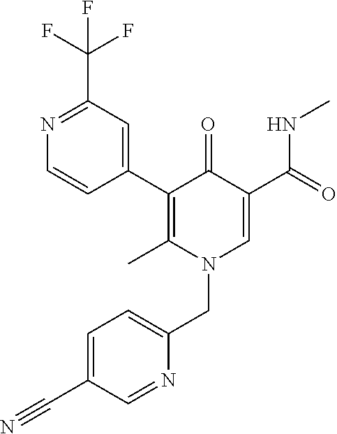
C1(C2=C(C)N(CC3=CC=C(C#N)C=N3)C=C(C(=O)NC)C2=O)=CC(C(F)(F)F)=NC=C1
